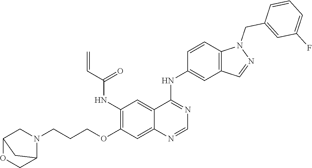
C1(NC(C=C)=O)=C(OCCCN2CC3OCC2C3)C=C2C(=C1)C(NC1=CC3=C(C=C1)N(CC1=CC(F)=CC=C1)N=C3)=NC=N2
